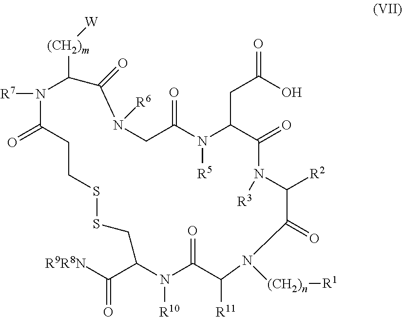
N1([R6])CC(=O)N([R5])C(CC(=O)O)C(=O)N([R3])C([R2])C(=O)N([(CH2)n][R1])C([R11])C(=O)N([R10])C(C([R9R8N])=O)CSSCCC(=O)N([R7])C([(CH2)m][W])C1=O
